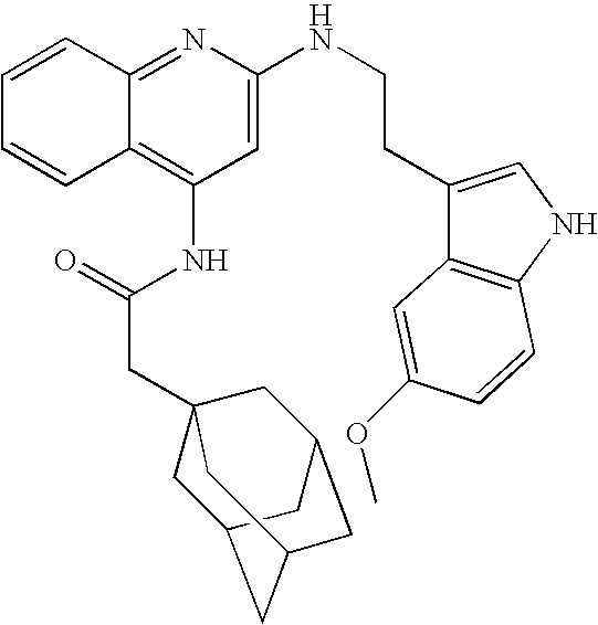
C12=NC(NCCC3=CNC4=C3C=C(OC)C=C4)=CC(NC(CC34CC5CC(CC(C3)C5)C4)=O)=C1C=CC=C2
